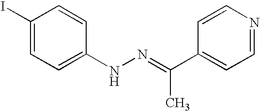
C1(I)=CC=C(NN=C(C2=CC=NC=C2)C)C=C1
